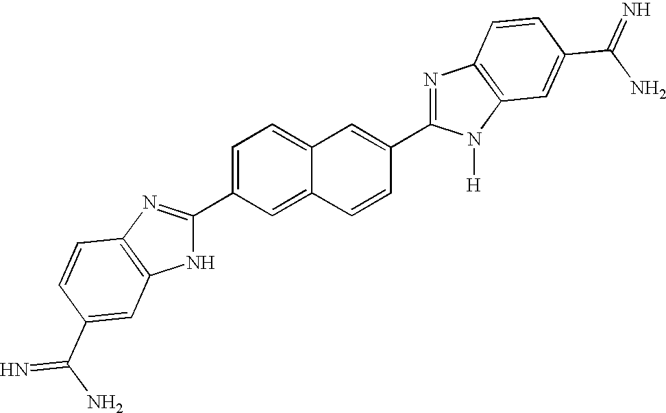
C1=C(C2=NC3=C(N2)C=C(C(N)=N)C=C3)C=C2C(=C1)C=C(C1=NC3=C(N1[H])C=C(C(=N)N)C=C3)C=C2
